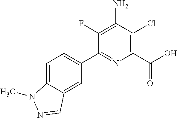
C1(C2=CC=C3C(=C2)C=NN3C)=NC(C(O)=O)=C(Cl)C(N)=C1F
